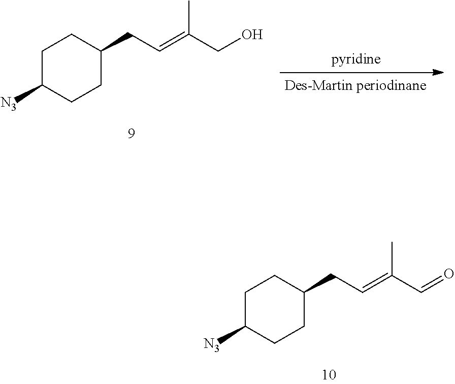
C1C([N3])CCC(CC=C(C=O)C)C1.C1C([N3])CCC(CC=C(CO)C)C1
